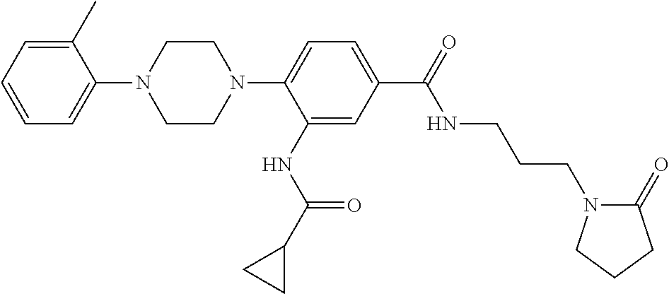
C1=CC=C(C)C(N2CCN(C3=CC=C(C(=O)NCCCN4C(=O)CCC4)C=C3NC(C3CC3)=O)CC2)=C1
